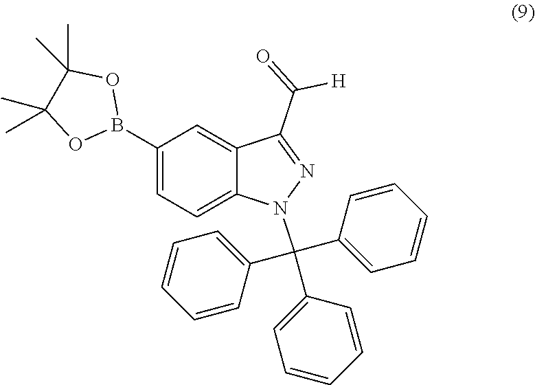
C1(B2OC(C)(C)C(C)(C)O2)=CC=C2C(=C1)C(C(=O)[H])=NN2C(C1=CC=CC=C1)(C1=CC=CC=C1)C1=CC=CC=C1
